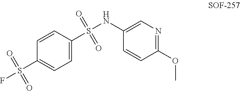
C1=CC(S(NC2=CN=C(OC)C=C2)(=O)=O)=CC=C1S(F)(=O)=O
